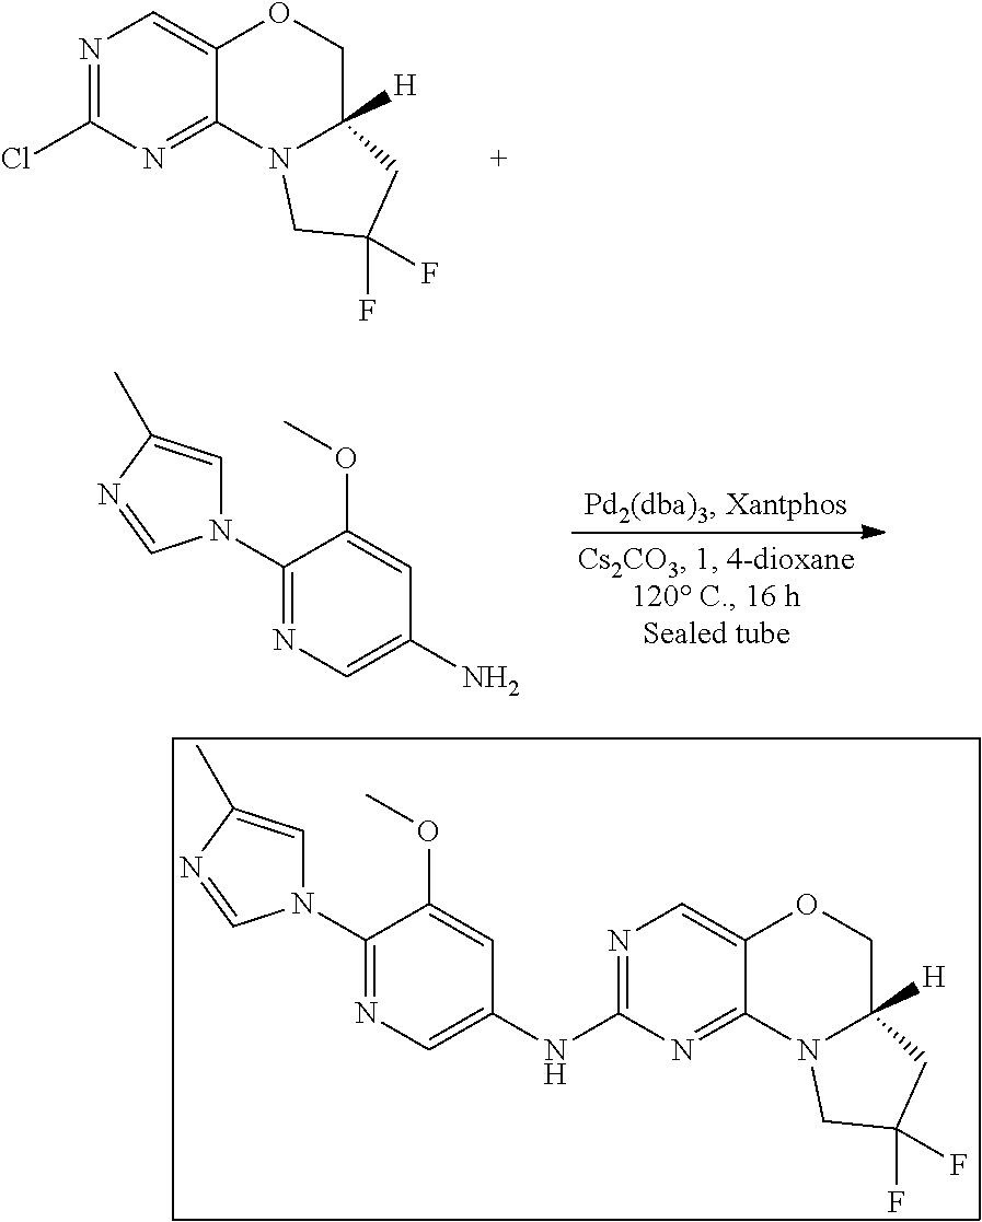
COC1=CC(N)=CN=C1N1C=C(C)N=C1.N1=C(Cl)N=C2C(=C1)OCC1([H])N2CC(F)(F)C1.N1(C2=NC=C(NC3=NC=C4C(=N3)N3C([H])(CO4)CC(F)(F)C3)C=C2OC)C=C(C)N=C1
